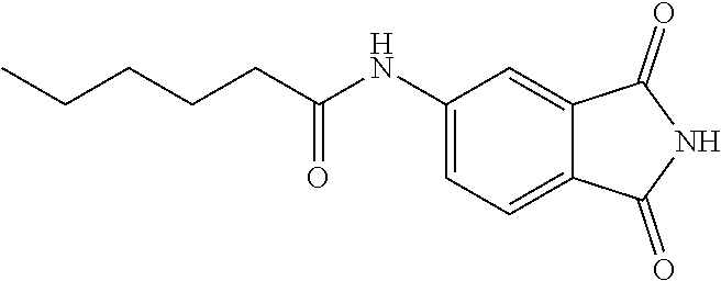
C1(NC(CCCCC)=O)=CC=C2C(=C1)C(=O)NC2=O
